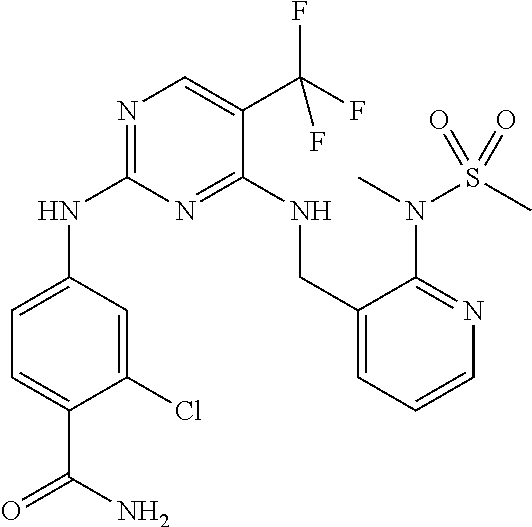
N1=C(NC2=CC=C(C(N)=O)C(Cl)=C2)N=C(NCC2=CC=CN=C2N(C)S(C)(=O)=O)C(C(F)(F)F)=C1
